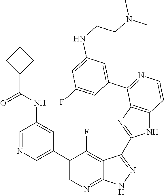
C1=NC=C(C2=CN=C3C(=C2F)C(C2=NC4=C(N2)C=CN=C4C2=CC(NCCN(C)C)=CC(F)=C2)=N[N H]3)C=C1NC(C1CCC1)=O
